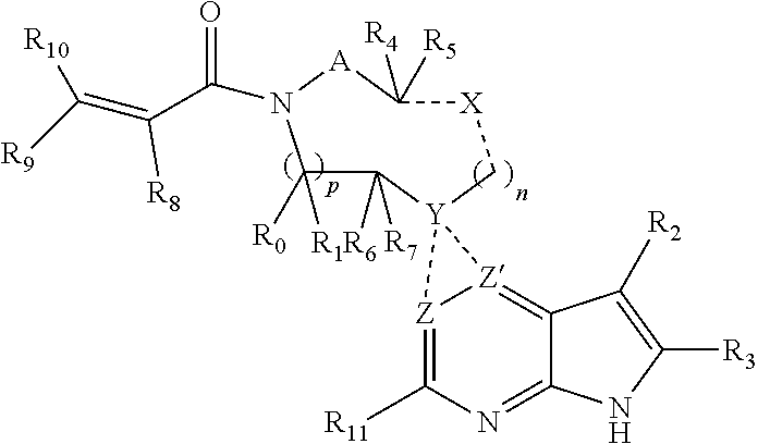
[Z]12=C([R11])N=C3C(=[Z]1[Y]21C([R6])([R7])C([R0])([R1])N(C(C(=C([R9])[R10])[R8])=O)[A]C([R4])([R5])[X]C1)C([R2])=C([R3])N3
